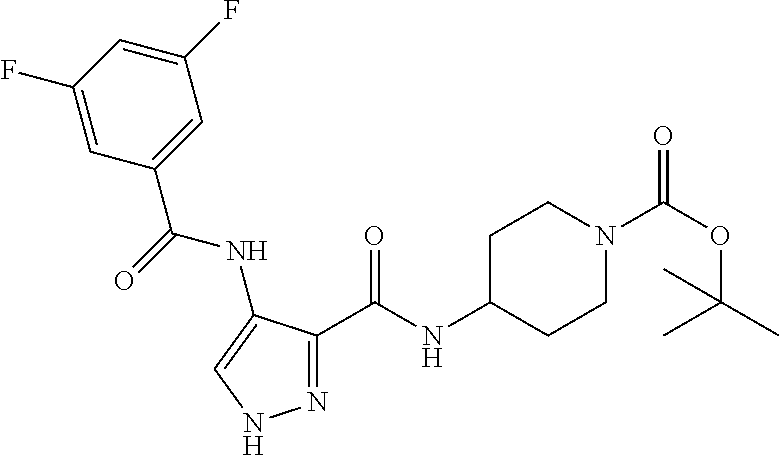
N1=C(C(NC2CCN(C(OC(C)(C)C)=O)CC2)=O)C(NC(C2=CC(F)=CC(F)=C2)=O)=CN1
